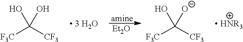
[F3C]C([CF3])(O)O.[F3C]C([CF3])(O)[O-].[Et2O]
